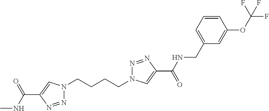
N1(CCCCN2N=NC(C(=O)NCC3=CC=CC(OC(F)(F)F)=C3)=C2)N=NC(C(NC)=O)=C1
